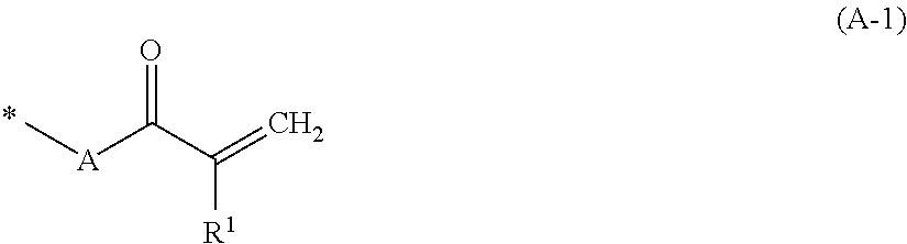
O=C(C(=C)[R1])[A]C
